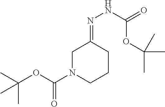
C1N(C(OC(C)(C)C)=O)CCCC1=NNC(=O)OC(C)(C)C
